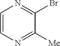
C1=CN=C([Me])C(Br)=N1
